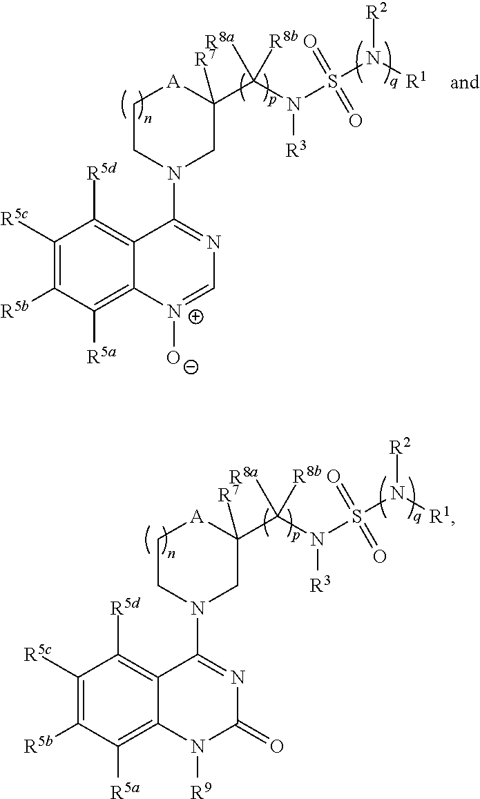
C1([R5c])=C([R5b])C([R5a])=C2C(=C1[R5d])C(N1CC(C(N(S(=O)(=O)N([R1])[R2])[R3])([R8a])[R8b])([R7])[A]CC1)=NC(=O)N2[R9].C1([R5c])=C([R5b])C([R5a])=C2C(=C1[R5d])C(N1CC(C(N(S(=O)(=O)N([R1])[R2])[R3])([R8a])[R8b])([R7])[A]CC1)=NC=[N+]2[O-]
